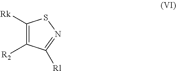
C1([Rk])=C([R2])C([Rl])=NS1
